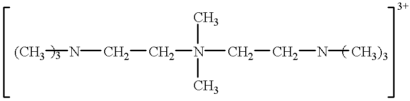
[(CH3]NCCN(CCN[CH3)3])(C)C
